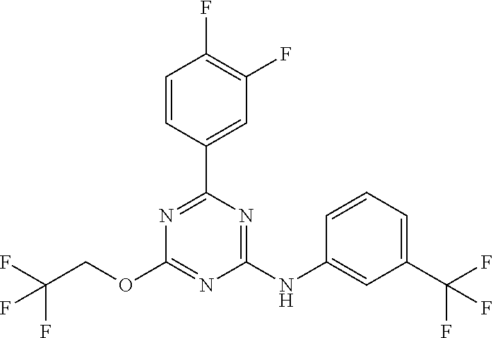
C1(C2=CC(F)=C(F)C=C2)=NC(OCC(F)(F)F)=NC(NC2=CC(C(F)(F)F)=CC=C2)=N1
